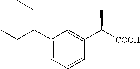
C1(C(CC)CC)=CC=CC(C([COOH])C)=C1
